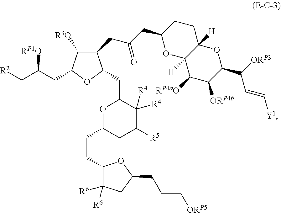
C1(CC(=O)CC2OC3([H])C([H])(CC2)OC(C([ORP3])C=C[Y1])C([ORP4b])C3[RP4aO])C([R3O])C(CC(C[R2])[RP1O])OC1CC1OC(CCC2C([R6])([R6])CC(CCC[ORP5])O2)CC([R5])C1([R4])[R4]
